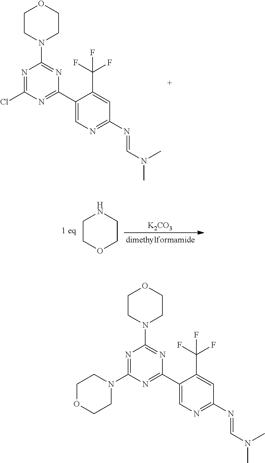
C1CN(C2=NC(C3=CN=C(N=CN(C)C)C=C3C(F)(F)F)=NC(Cl)=N2)CCO1.[K2CO3].C1COCCN1.C1CN(C2=NC(C3=CN=C(N=CN(C)C)C=C3C(F)(F)F)=NC(N3CCOCC3)=N2)CCO1
